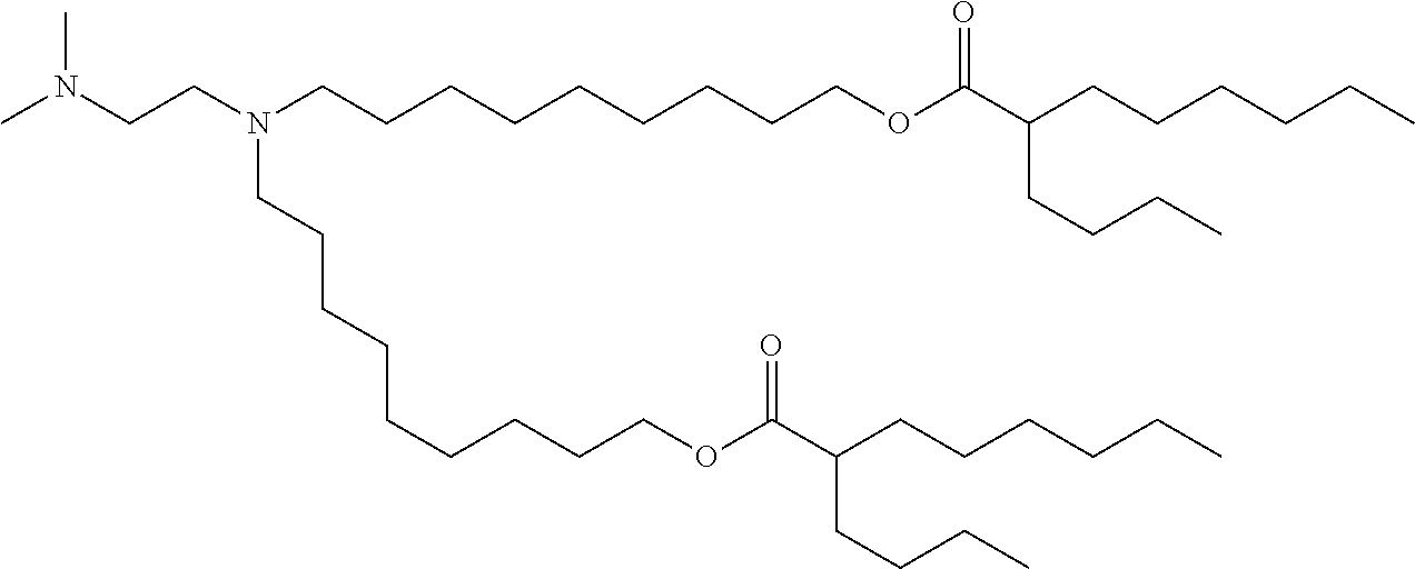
CN(CCN(CCCCCCCCCOC(C(CCCCCC)CCCC)=O)CCCCCCCCCOC(=O)C(CCCC)CCCCCC)C
